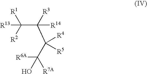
[R6A]C(C(C(C([R2])([R1])[R13])([R3])[R14])([R4])[R5])([R7A])O
